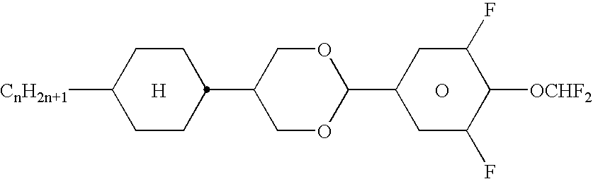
C1CC([CnH2n+1])CCC1C1COC(C2CC(F)C([OCHF2])C(F)C2)OC1.[H].O
